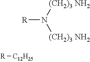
[R]N([(CH2)3 NH2])[(CH2)3 NH2]
